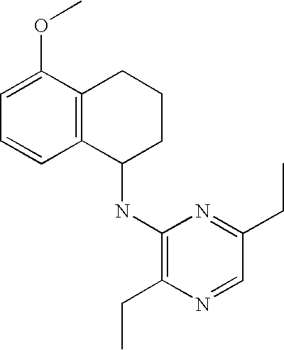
C1=C(OC)C2=C(C=C1)C(NC1=C(CC)N=CC(CC)=N1)CCC2
